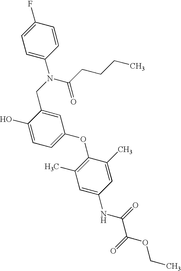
C1=C(N(CC2=CC(OC3=C(C)C=C(NC(C(OCC)=O)=O)C=C3C)=CC=C2O)C(CCCC)=O)C=CC(F)=C1
